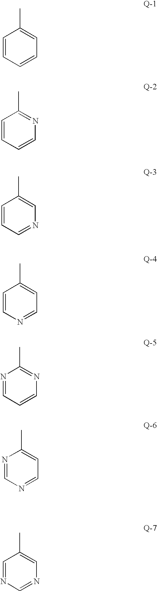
C1=CC=CC=C1C.C1=CC=CN=C1C.C1=CC=NC=C1C.C1=CN=CC=C1C.N1=CC=CN=C1C.N1=CN=CC=C1C.C1=NC=NC=C1C
